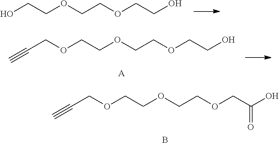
OCCOCCOCCO.O(CCOCCOCCO)CC#C.[A].O(CCOCCOCC(O)=O)CC#C.B
